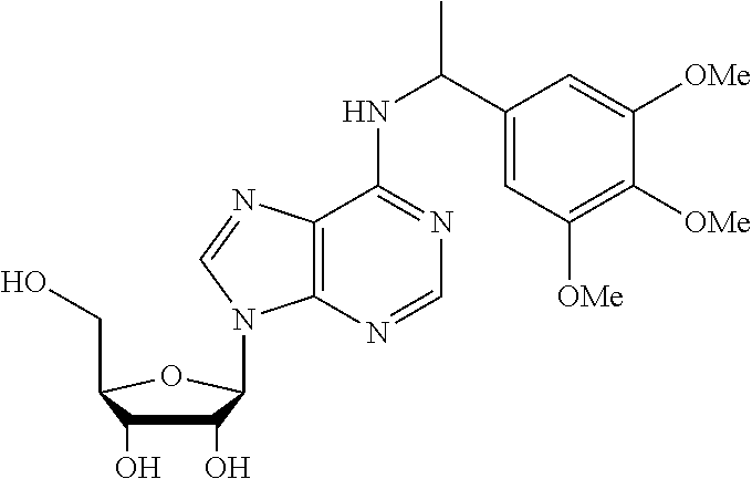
C1(O)C(O)C(CO)OC1N1C2=C(N=C1)C(NC(C)C1=CC([OMe])=C([OMe])C([OMe])=C1)=NC=N2
